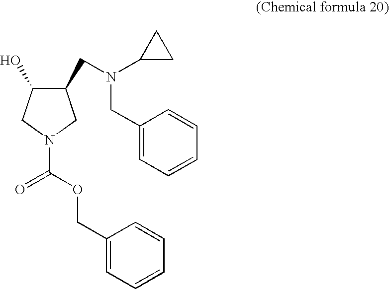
C1(COC(=O)N2CC(O)C(CN(C3CC3)CC3=CC=CC=C3)C2)=CC=CC=C1
